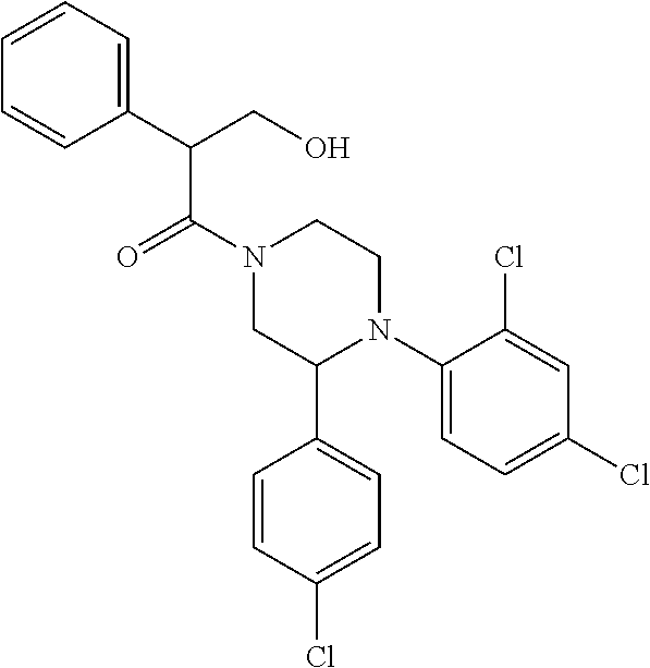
C(C(N1CC(C2=CC=C(Cl)C=C2)N(C2=CC=C(Cl)C=C2Cl)CC1)=O)(C1=CC=CC=C1)CO
